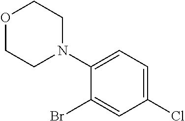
C1(Br)=CC(Cl)=CC=C1N1CCOCC1
